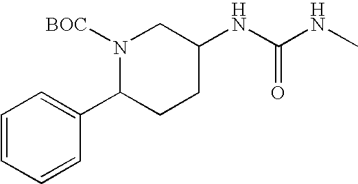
C1(NC(NC)=O)CN([BOC])C(C2=CC=CC=C2)CC1
